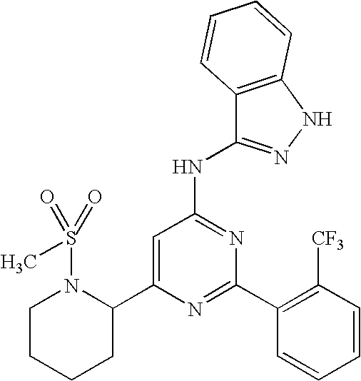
C1=C(C2N(S(=O)(=O)C)CCCC2)N=C(C2=C([CF3])C=CC=C2)N=C1NC1=NNC2=C1C=CC=C2
